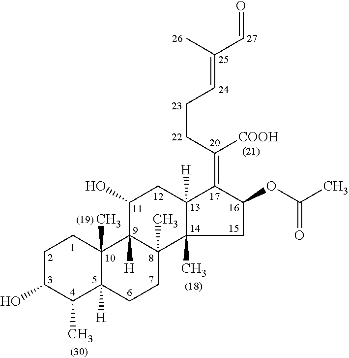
C1C(O)C(C)C2([H])C(C)(C1)C1([H])C(C)(CC2)C2(C)C([H])(CC1O)C(=C([COOH])CCC=C(C=O)C)C(OC(C)=O)C2
